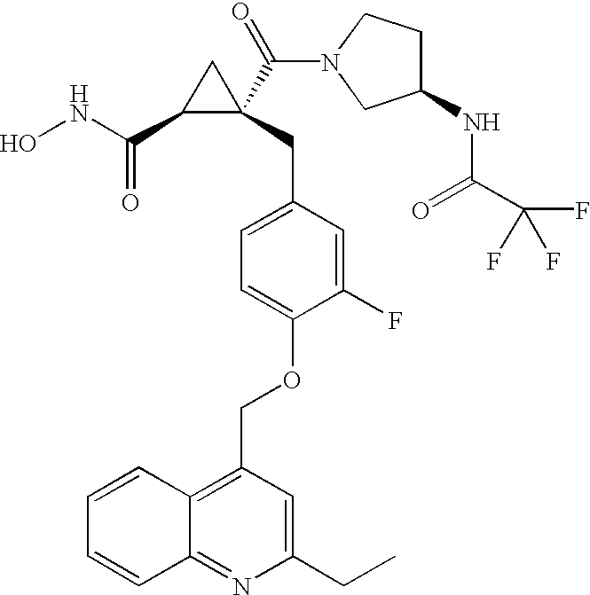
ONC(C1C(C(=O)N2CCC(NC(C(F)(F)F)=O)C2)(CC2=CC=C(OCC3=C4C(=NC(CC)=C3)C=CC=C4)C(F)=C2)C1)=O
